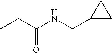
C1(CNC(CC)=O)CC1
